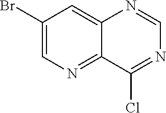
C1(Br)=CN=C2C(=C1)N=CN=C2Cl
